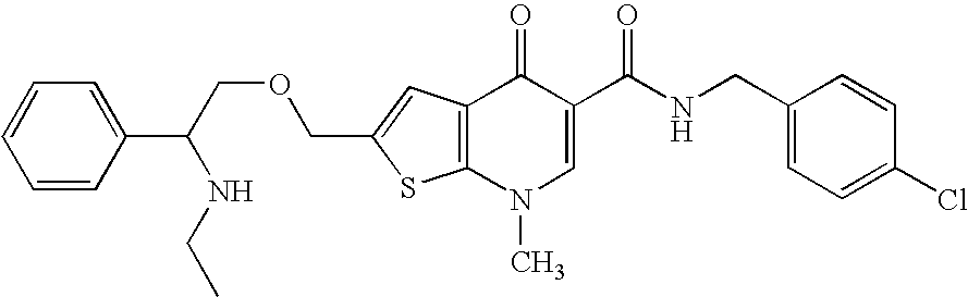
C12=C(N(C)C=C(C(NCC3=CC=C(Cl)C=C3)=O)C1=O)SC(COCC(C1=CC=CC=C1)NCC)=C2
